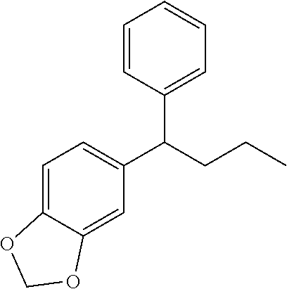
C1=C2C(=CC(C(CCC)C3=CC=CC=C3)=C1)OCO2
